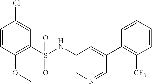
C1=CC(OC)=C(S(NC2=CN=CC(C3=C([CF3])C=CC=C3)=C2)(=O)=O)C=C1Cl
